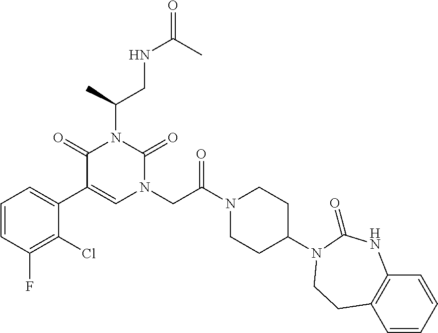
N1(C(CN2C=C(C3=CC=CC(F)=C3Cl)C(=O)N(C(CNC(C)=O)C)C2=O)=O)CCC(N2C(=O)NC3=C(C=CC=C3)CC2)CC1
